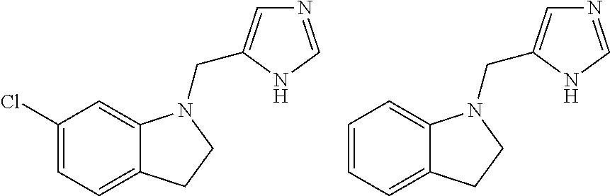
C1(Cl)=CC=C2C(=C1)N(CC1=CN=CN1)CC2.C1=CC=C2C(=C1)N(CC1=CN=CN1)CC2
